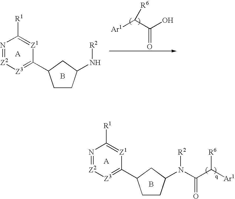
B.N1=[Z2][Z3]=C(C2CCC(N[R2])C2)[Z1]=C1[R1].[A].O=C(C([Ar1])[R6])O.B.N1=[Z2][Z3]=C(C2CCC(N(C(C([Ar1])[R6])=O)[R2])C2)[Z1]=C1[R1].[A]
